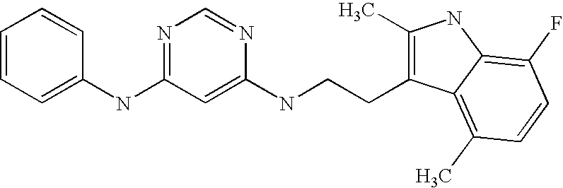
C1=CC=C(NC2=NC=NC(NCCC3=C(C)NC4=C(F)C=CC(C)=C34)=C2)C=C1
